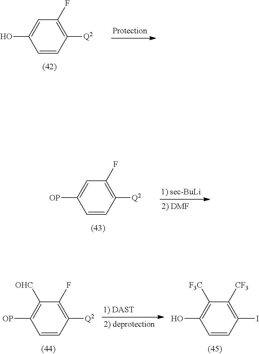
C1=CC([Q2])=C(F)C=C1O.C1=CC([Q2])=C(F)C=C1[OP].C1=CC(I)=C([CF3])C([F3C])=C1O.C1=CC([Q2])=C(F)C([OHC])=C1[OP]
